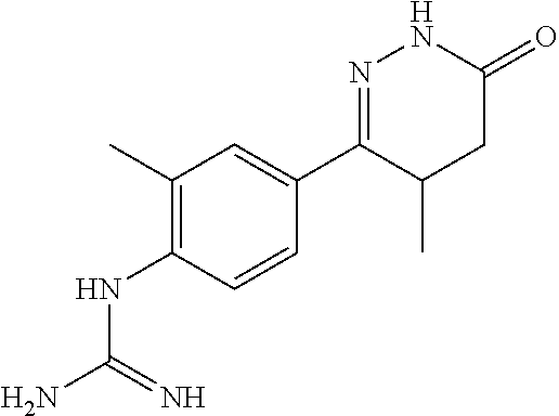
C1(C)=C(NC(N)=N)C=CC(C2=NNC(=O)CC2C)=C1
